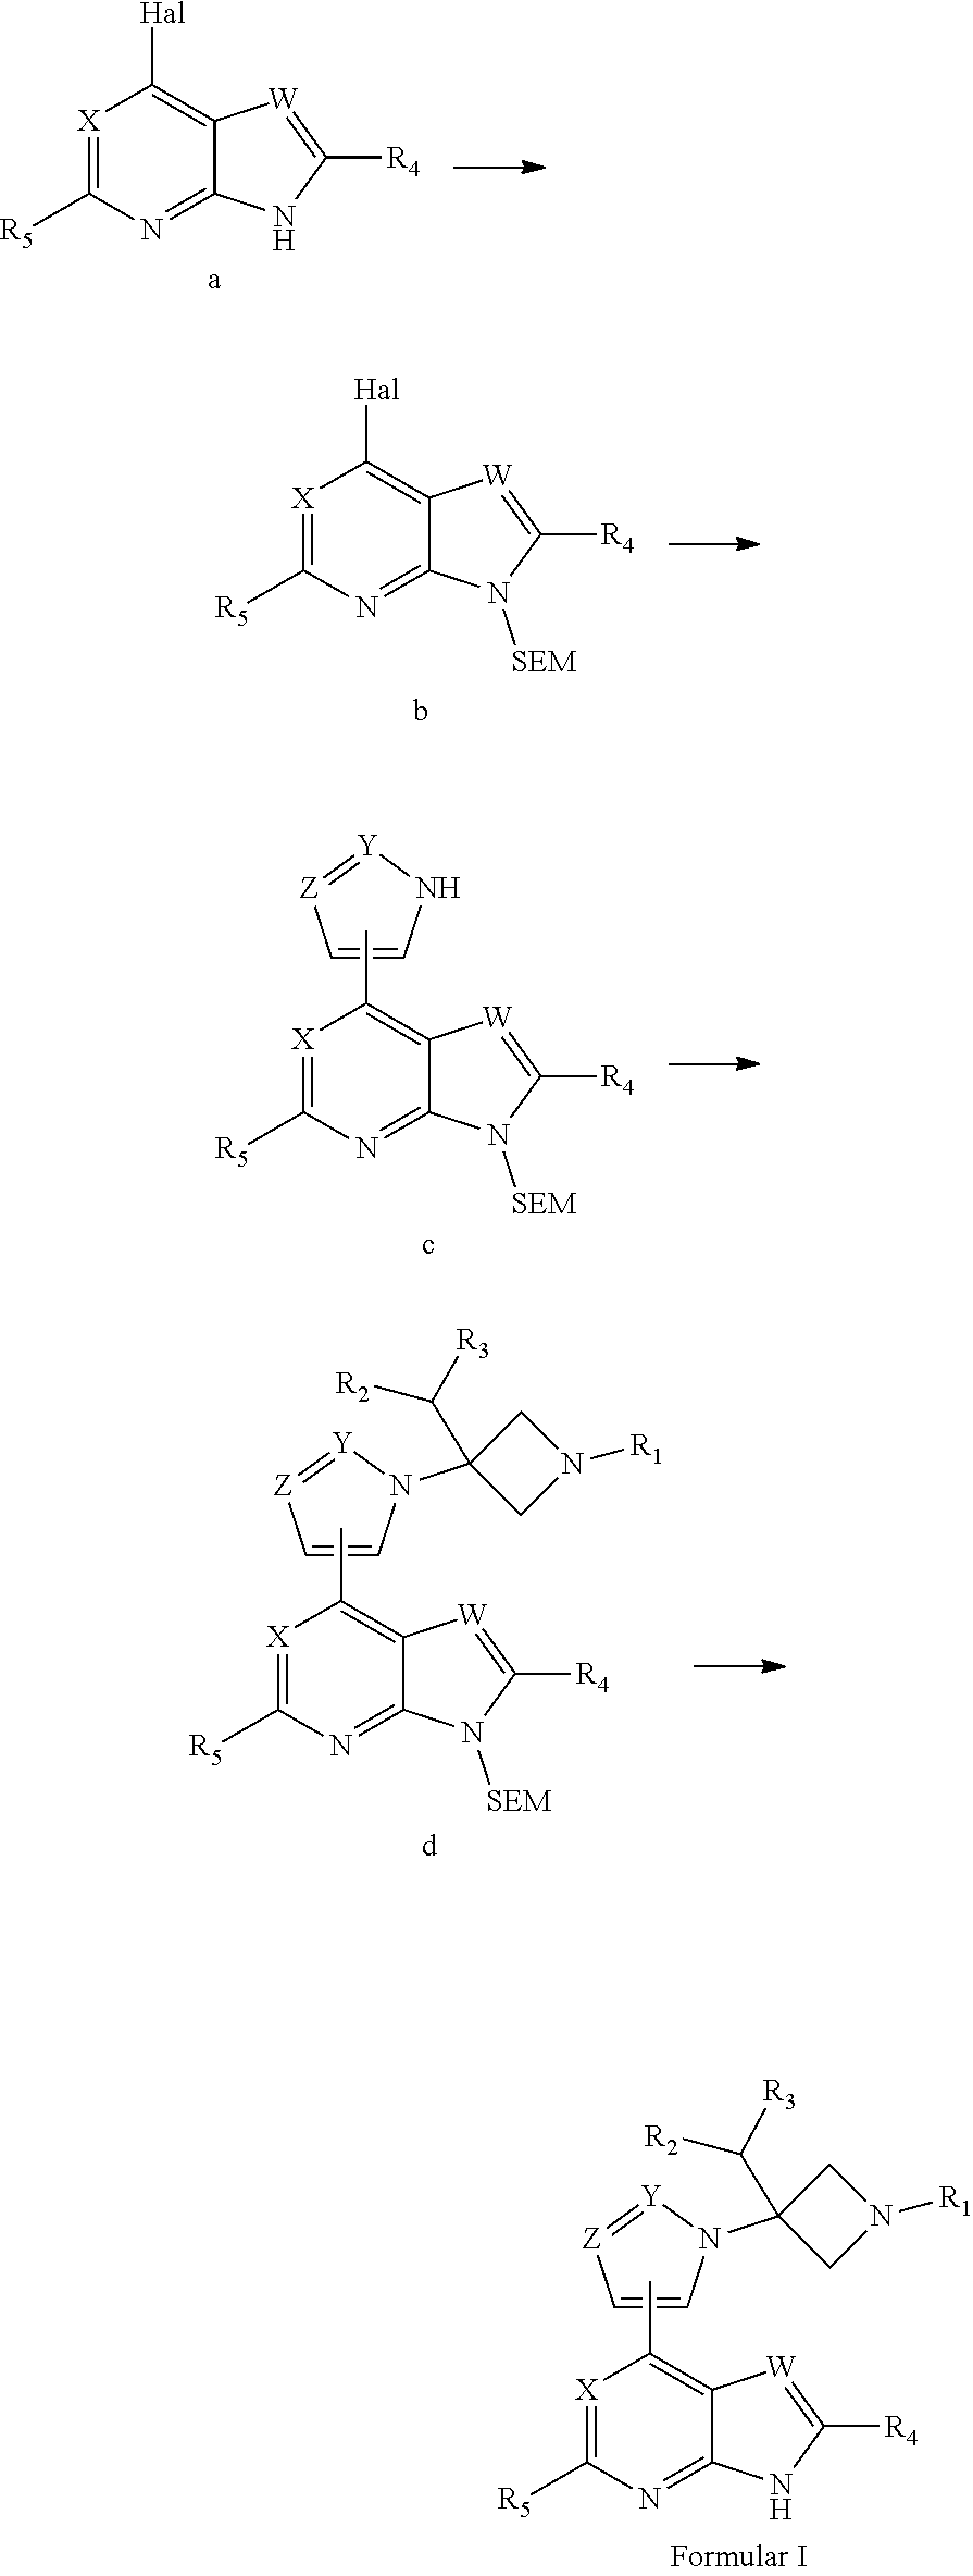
N1(C2(C([R2])[R3])CN([R1])C2)[Y]=[Z]C=C1.[X]1=C([R5])N=C2C(=C1C)[W]=C([R4])N2.[X]1=C([R5])N=C2C(=C1[Hal])[W]=C([R4])N2.[X]1=C([R5])N=C2C(=C1[Hal])[W]=C([R4])N2[SEM].N1(C2(C([R2])[R3])CN([R1])C2)[Y]=[Z]C=C1.[X]1=C([R5])N=C2C(=C1C)[W]=C([R4])N2[SEM].N1[Y]=[Z]C=C1.[X]1=C([R5])N=C2C(=C1C)[W]=C([R4])N2[SEM]
